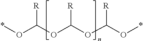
*OC(OC(OC(O*)[R])[R])[R]
